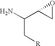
C(C[R])(C1CO1)N
